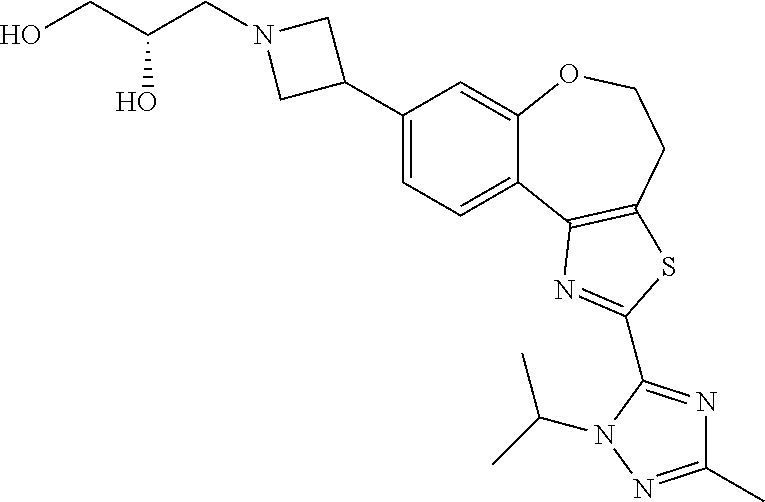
C1=C(C2CN(CC(CO)O)C2)C=C2C(=C1)C1=C(CCO2)SC(C2=NC(C)=NN2C(C)C)=N1
